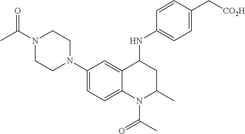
C1(N2CCN(C(C)=O)CC2)=CC=C2C(=C1)C(NC1=CC=C(C[CO2H])C=C1)CC(C)N2C(C)=O
